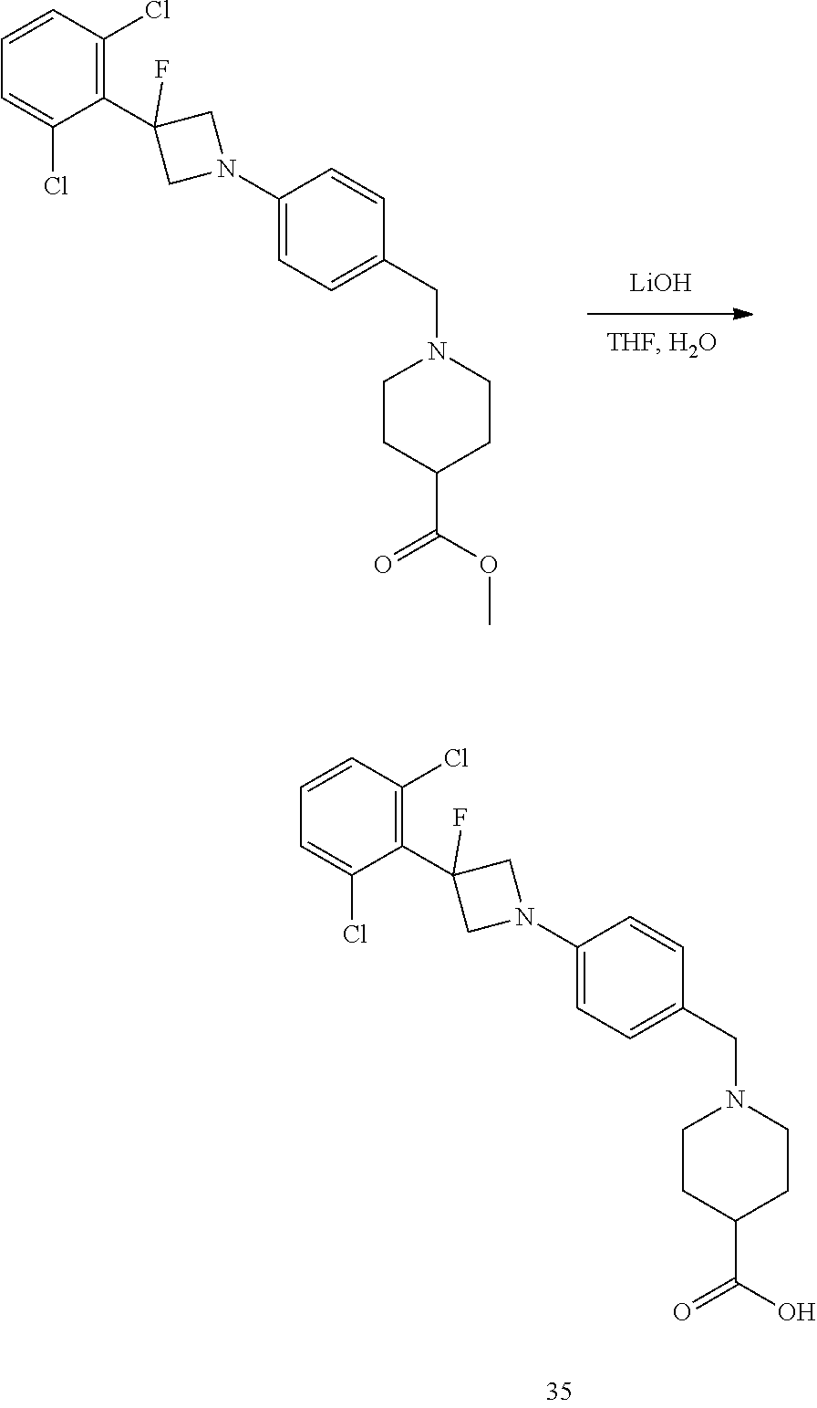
[LiOH].C1=CC(Cl)=C(C2(F)CN(C3=CC=C(CN4CCC(C(=O)OC)CC4)C=C3)C2)C(Cl)=C1.C1=CC(Cl)=C(C2(F)CN(C3=CC=C(CN4CCC(C(=O)O)CC4)C=C3)C2)C(Cl)=C1
